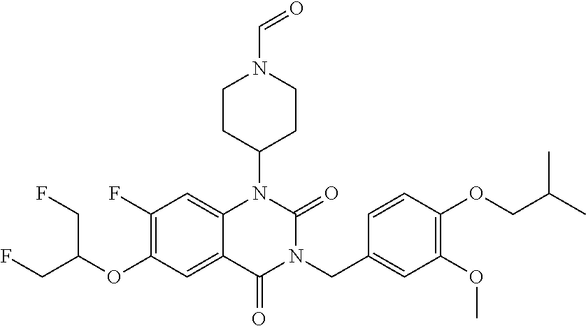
C1(F)=C(OC(CF)CF)C=C2C(=C1)N(C1CCN(C=O)CC1)C(=O)N(CC1=CC(OC)=C(OCC(C)C)C=C1)C2=O
